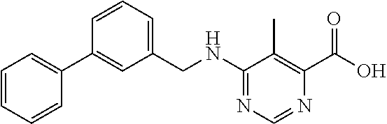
N(C1=NC=NC(C(O)=O)=C1C)CC1=CC=CC(C2=CC=CC=C2)=C1
